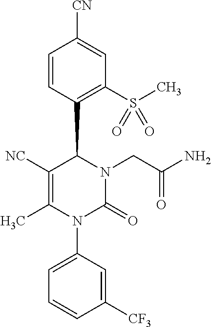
C1=CC(C2C([NC])=C(C)N(C3=CC=CC([CF3])=C3)C(=O)N2CC(N)=O)=C(S(C)(=O)=O)C=C1[CN]
